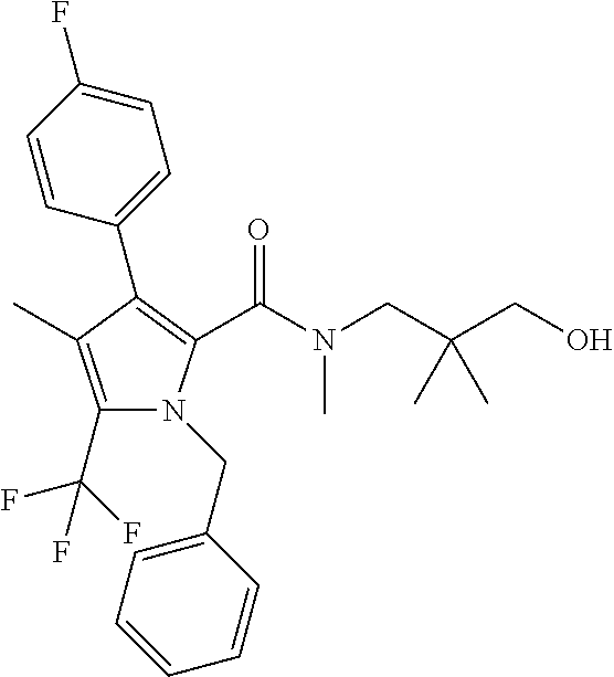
C1(C(F)(F)F)=C(C)C(C2=CC=C(F)C=C2)=C(C(N(C)CC(CO)(C)C)=O)N1CC1=CC=CC=C1
